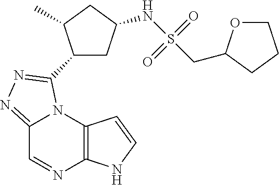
C12=C(N3C(=NN=C3C3CC(NS(CC4OCCC4)(=O)=O)CC3C)C=N1)C=CN2
